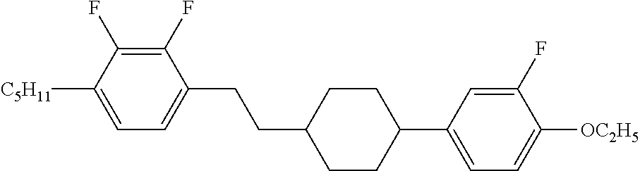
C1(F)=C(F)C([C5H11])=CC=C1CCC1CCC(C2=CC=C([OC2H5])C(F)=C2)CC1
